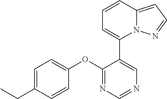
CCC1=CC=C(OC2=NC=NC=C2C2=CC=CC3=CC=NN23)C=C1
